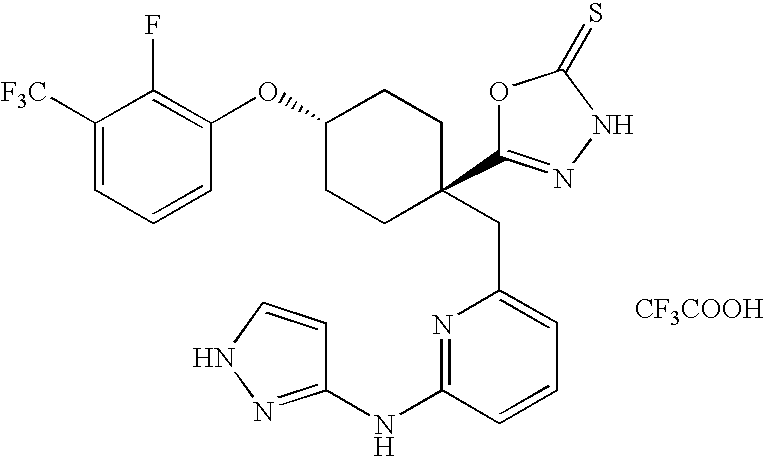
C1([F3C])=CC=CC(OC2CCC(C3=NNC(=S)O3)(CC3=CC=CC(NC4=NNC=C4)=N3)CC2)=C1F.[CF3COOH]
